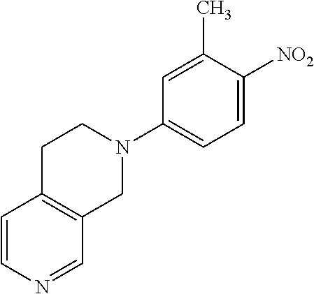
C1C2=C(CN(C3=CC=C([NO2])C(C)=C3)C1)C=NC=C2
